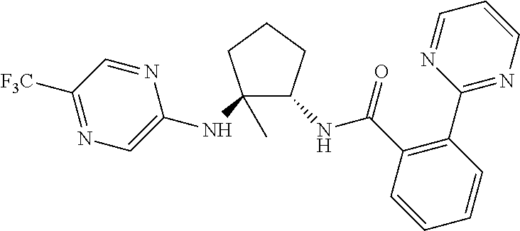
C1(NC2=CN=C([F3C])C=N2)(C)C(NC(=O)C2=C(C3=NC=CC=N3)C=CC=C2)CCC1
